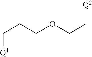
[Q1]CCCOCC[Q2]
